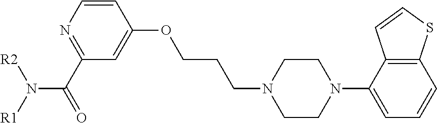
N(C(C1=NC=CC(OCCCN2CCN(C3=CC=CC4=C3C=CS4)CC2)=C1)=O)([R1])[R2]
